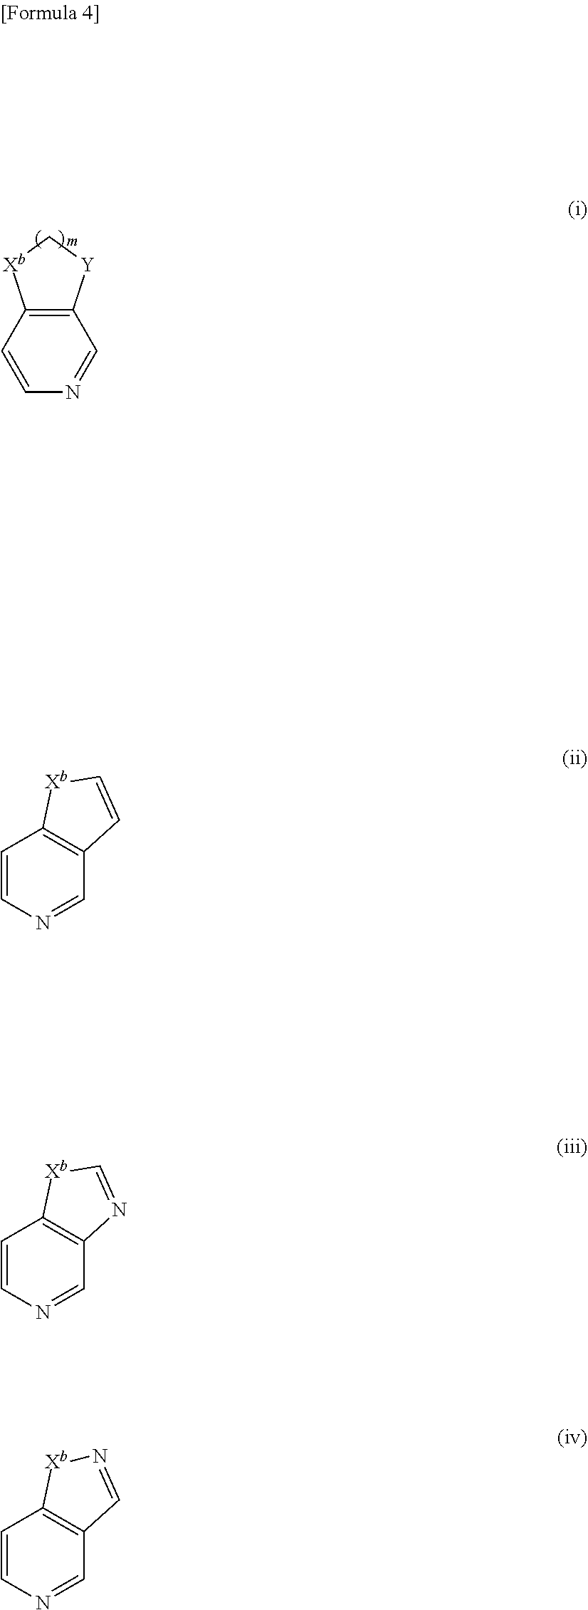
C1=CC2=C(C=N1)[Y]C[Xb]2.C1=CN=CC2=C1[Xb]C=C2.C1=CN=CC2=C1[Xb]C=N2.C1=CN=CC2=C1[Xb]N=C2
